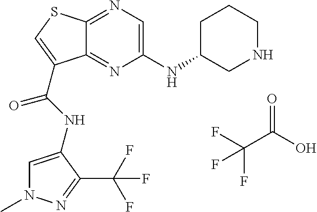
C12=NC=C(NC3CCCNC3)N=C1C(C(=O)NC1=CN(C)N=C1C(F)(F)F)=CS2.C(C(O)=O)(F)(F)F
